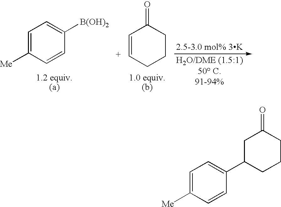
C1=C([Me])C=CC(C2CCCC(=O)C2)=C1.C1=C([Me])C=CC([B(OH)2])=C1.C1=CCCCC1=O
